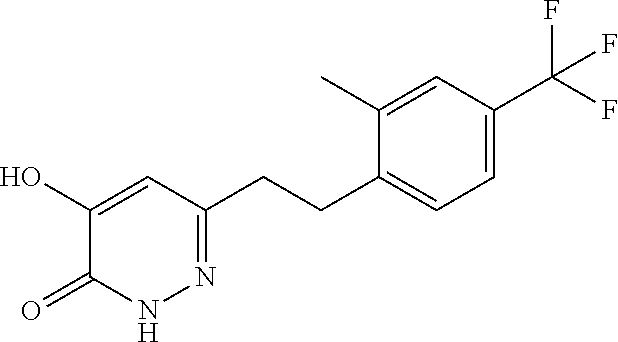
C1(O)=CC(CCC2=CC=C(C(F)(F)F)C=C2C)=NNC1=O
